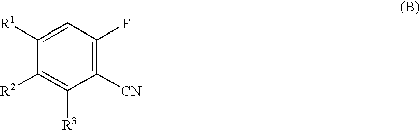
C1=C([R1])C([R2])=C([R3])C([CN])=C1F
